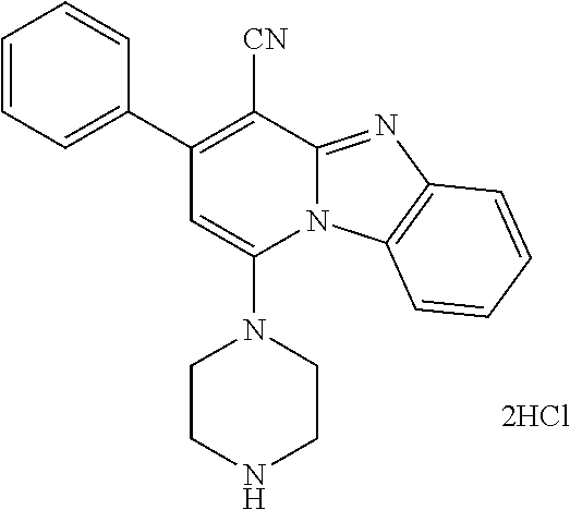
[2HCl].C1=C(N2CCNCC2)N2C(=NC3=C2C=CC=C3)C([CN])=C1C1=CC=CC=C1
